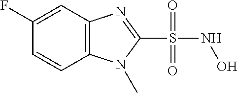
C1(F)=CC2=C(C=C1)N(C)C(S(NO)(=O)=O)=N2
